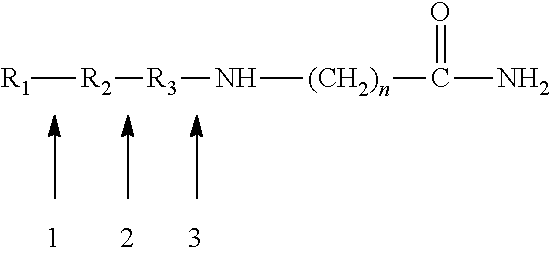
[R1][R2][R3]N[(CH2)n]C(=O)N
